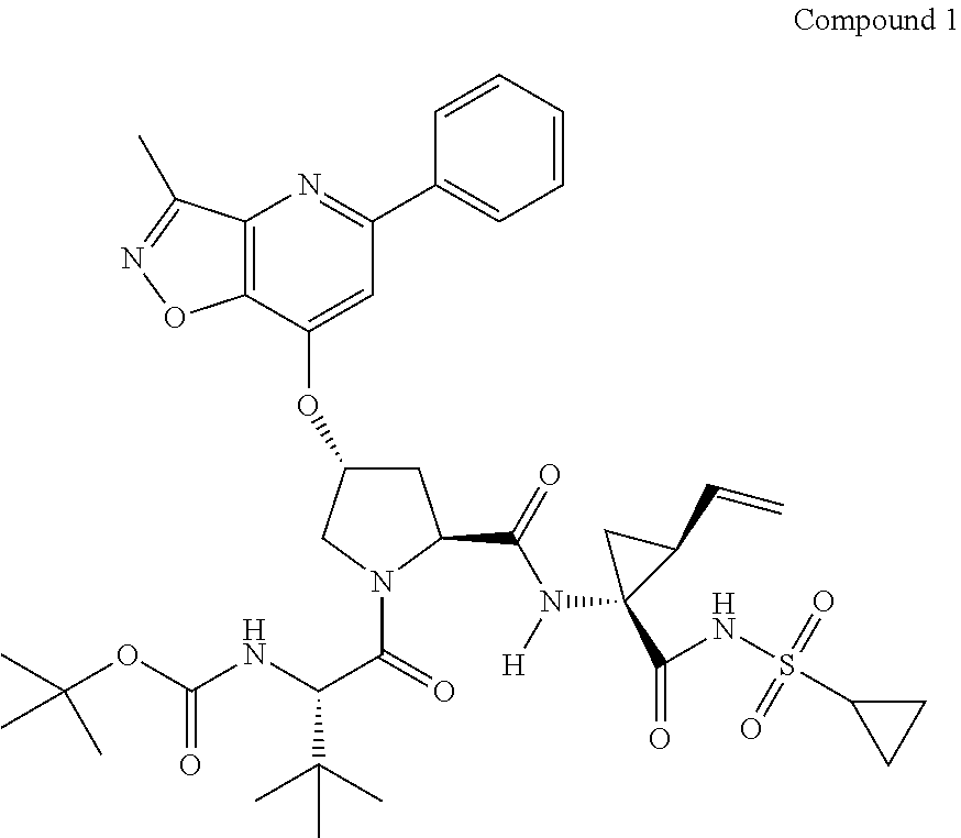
C12=C(C(OC3CC(C(=O)N([H])C4(C(=O)NS(C5CC5)(=O)=O)C(C=C)C4)N(C(=O)C(NC(=O)OC(C)(C)C)C(C)(C)C)C3)=CC(C3=CC=CC=C3)=N1)ON=C2C
